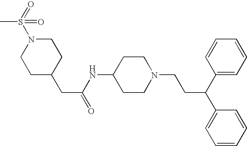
C1(NC(CC2CCN(S(=O)(C)=O)CC2)=O)CCN(CCC(C2=CC=CC=C2)C2=CC=CC=C2)CC1
